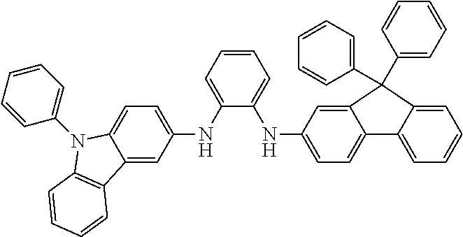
C1=CC=C(NC2=CC=C3C(=C2)C2=C(N3C3=CC=CC=C3)C=CC=C2)C(NC2=CC=C3C(=C2)C(C2=CC=CC=C2)(C2=CC=CC=C2)C2=CC=CC=C32)=C1
